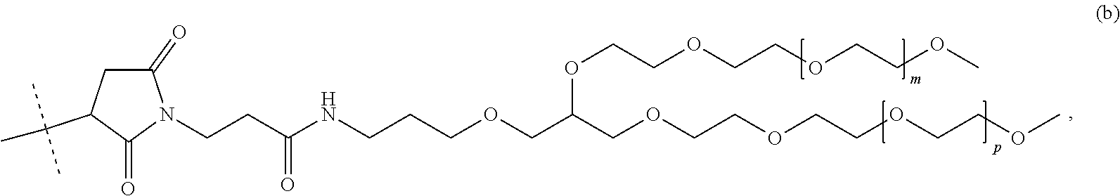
N(CCCOCC(OCCOCCOCCOC)COCCOCCOCCOC)C(CCN1C(=O)CC(C(C)(C)C)C1=O)=O
